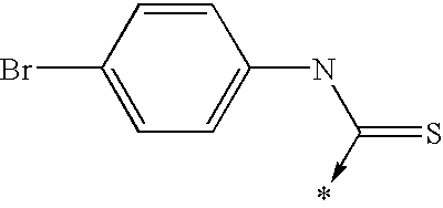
C1=C(Br)C=CC(NC(=S)->*)=C1
